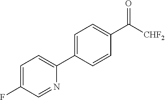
C1=C(F)C=NC(C2=CC=C(C([CHF2])=O)C=C2)=C1
